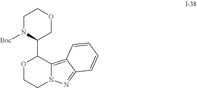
C12=C3C(=NN1CCOC2C1COCCN1[Boc])C=CC=C3
